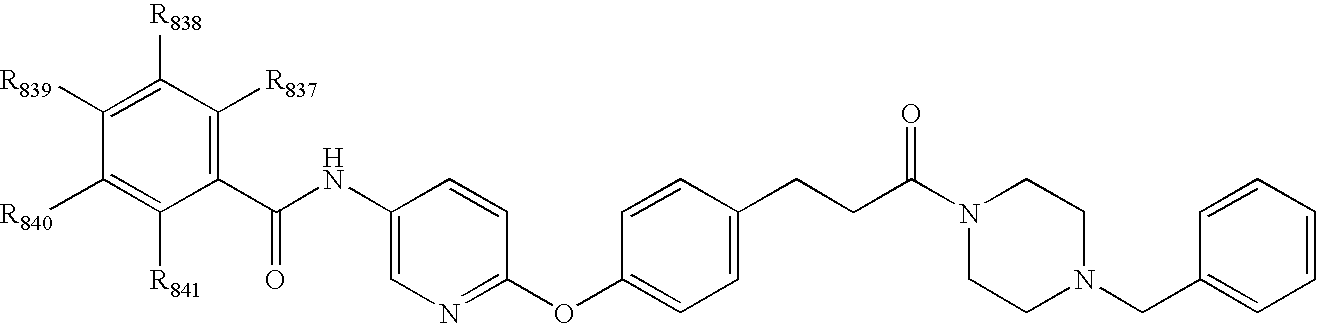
C1(NC(C2=C([R837])C([R838])=C([R839])C([R840])=C2[R841])=O)=CN=C(OC2=CC=C(CCC(N3CCN(CC4=CC=CC=C4)CC3)=O)C=C2)C=C1
